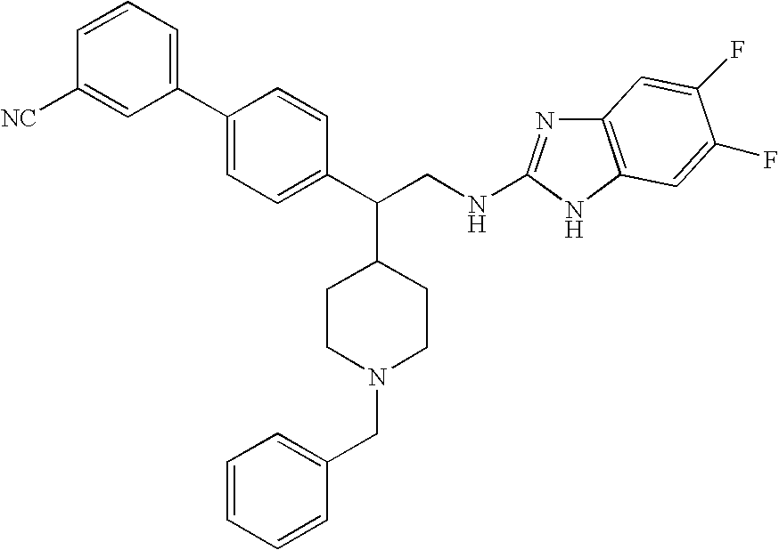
C1=CC([NC])=CC(C2=CC=C(C(CNC3=NC4=C(N3)C=C(F)C(F)=C4)C3CCN(CC4=CC=CC=C4)CC3)C=C2)=C1
